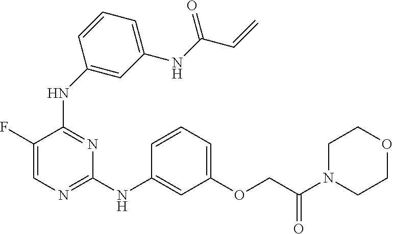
C1(F)=CN=C(NC2=CC(OCC(N3CCOCC3)=O)=CC=C2)N=C1NC1=CC(NC(C=C)=O)=CC=C1
